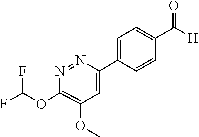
C1(OC(F)F)=C(OC)C=C(C2=CC=C(C([H])=O)C=C2)N=N1
